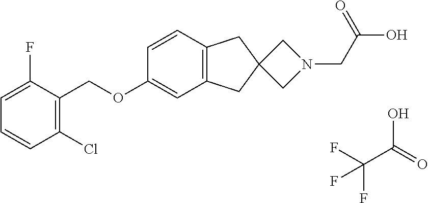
C1=C(F)C(COC2=CC3=C(C=C2)CC2(C3)CN(CC(O)=O)C2)=C(Cl)C=C1.FC(C(=O)O)(F)F
